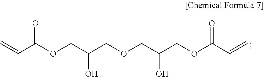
C=CC(OCC(COCC(COC(C=C)=O)O)O)=O
